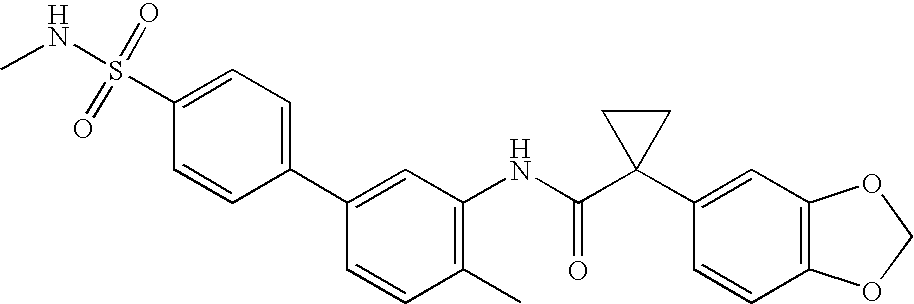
C1(C2=CC(NC(C3(C4=CC5=C(C=C4)OCO5)CC3)=O)=C(C)C=C2)=CC=C(S(=O)(=O)NC)C=C1
